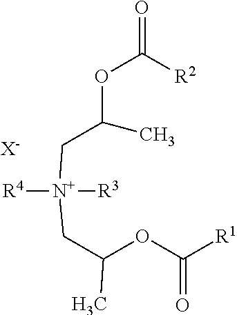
[R4][N+]([R3])(CC(C)OC([R2])=O)CC(OC([R1])=O)C.[X-]
